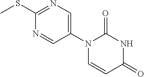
CSC1=NC=C(N2C=CC(=O)NC2=O)C=N1
